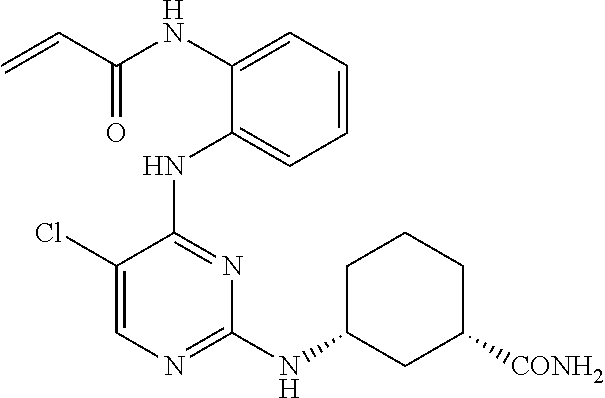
N(C1=CC=CC=C1NC1=NC(NC2CC([CONH2])CCC2)=NC=C1Cl)C(C=C)=O
